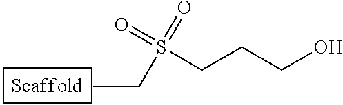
CCS(CCCO)(=O)=O
